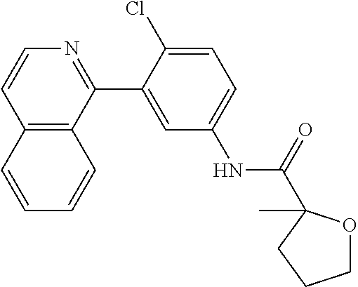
C12=C(C(C3=CC(NC(=O)C4(C)OCCC4)=CC=C3Cl)=NC=C1)C=CC=C2
